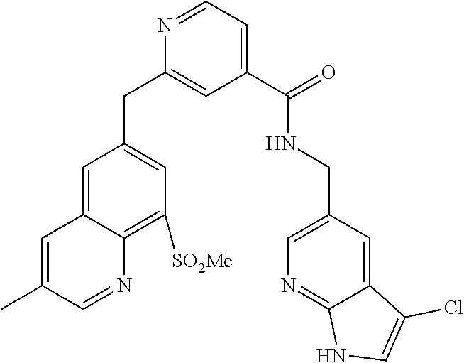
N1=CC=C(C(NCC2=CN=C3C(=C2)C(Cl)=CN3)=O)C=C1CC1=CC([SO2Me])=C2C(=C1)C=C(C)C=N2
